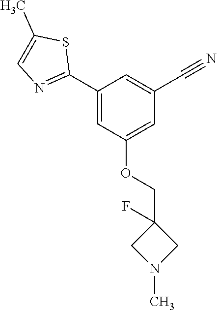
C1(C2=NC=C(C)S2)=CC(OCC2(F)CN(C)C2)=CC(C#N)=C1
